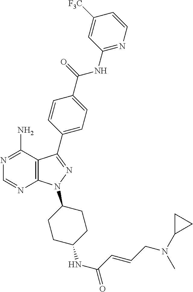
N1=C(N)C2=C(N=C1)N(C1CCC(NC(C=CCN(C3CC3)C)=O)CC1)N=C2C1=CC=C(C(=O)NC2=NC=CC([F3C])=C2)C=C1
